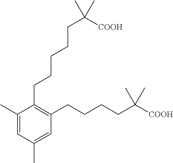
C1(C)=CC(C)=CC(CCCCC([COOH])(C)C)=C1CCCCCC(C)([COOH])C
